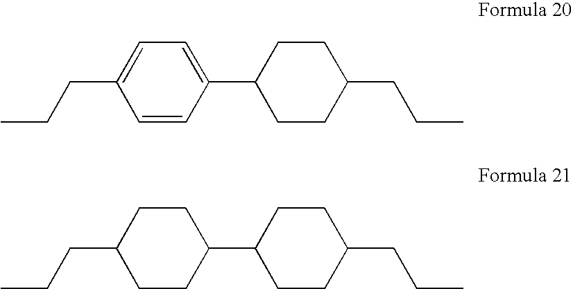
C1(C2=CC=C(CCC)C=C2)CCC(CCC)CC1.C1(C2CCC(CCC)CC2)CCC(CCC)CC1
